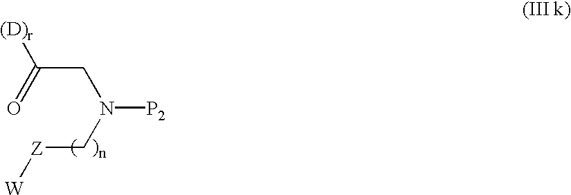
O=C(CN(C[Z][W])[P2])[(D)r]
